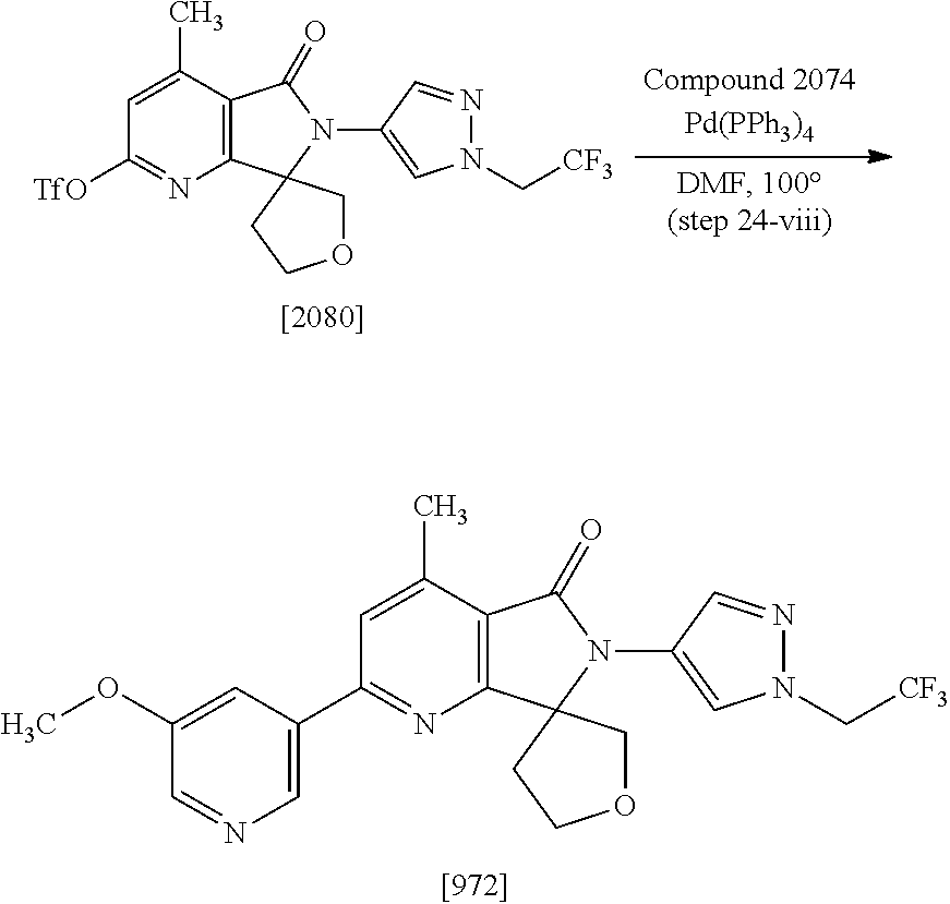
N1(C[CF3])N=CC(N2C(=O)C3=C(C24CCOC4)N=C(C2=CN=CC(OC)=C2)C=C3C)=C1.N1(C[CF3])N=CC(N2C(=O)C3=C(C24CCOC4)N=C([TfO])C=C3C)=C1
